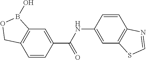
C12=C(C=CC(C(NC3=CC4=C(C=C3)N=CS4)=O)=C1)COB2O
